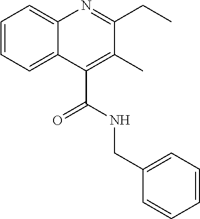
C1=CC=C2C(=C1)N=C(CC)C(C)=C2C(NCC1=CC=CC=C1)=O
